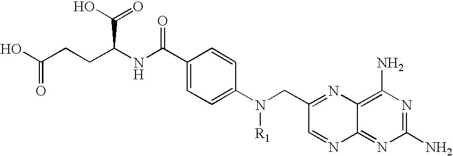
OC(CCC(C(O)=O)NC(C1=CC=C(N(CC2=NC3=C(N)N=C(N)N=C3N=C2)[R1])C=C1)=O)=O
